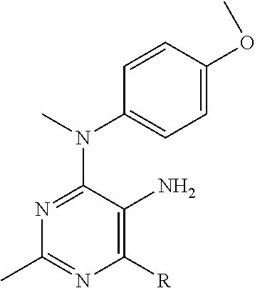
C1([R])=C(N)C(N(C2=CC=C(OC)C=C2)C)=NC(C)=N1
